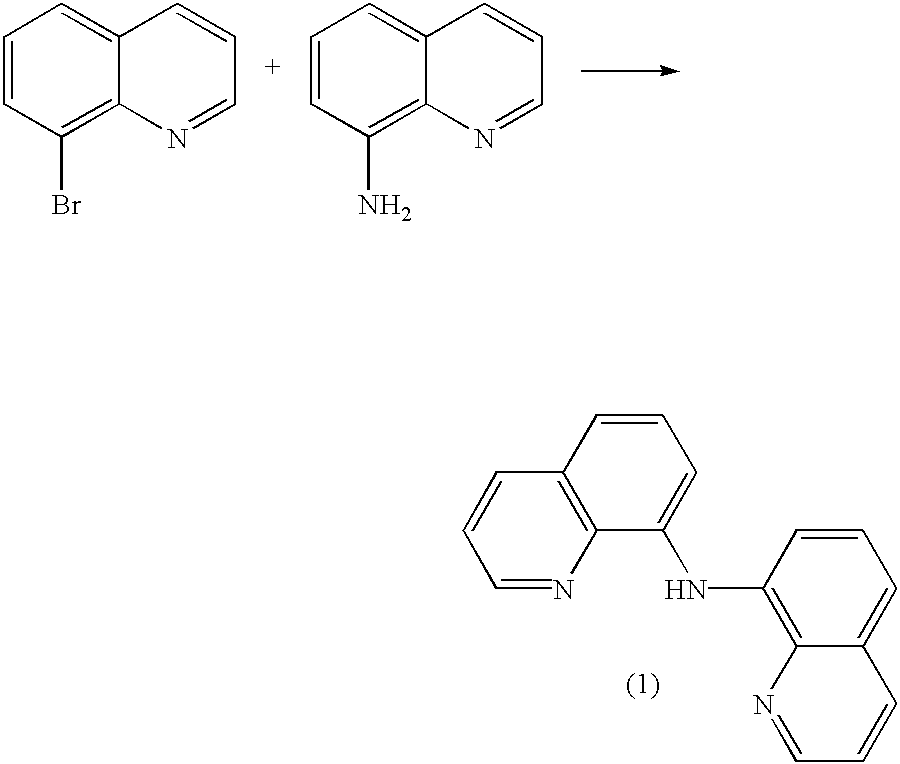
C1=CC(Br)=C2C(=C1)C=CC=N2.C1=CC(N)=C2C(=C1)C=CC=N2.C1=NC2=C(C=C1)C=CC=C2NC1=C2C(=CC=C1)C=CC=N2
